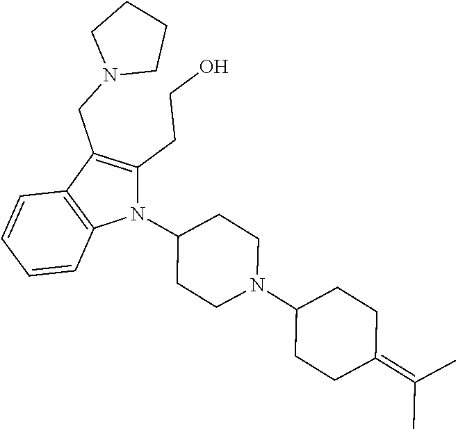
C1(CCO)=C(CN2CCCC2)C2=C(N1C1CCN(C3CCC(=C(C)C)CC3)CC1)C=CC=C2
